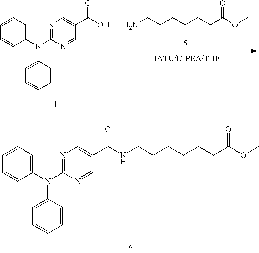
NCCCCCCC(OC)=O.C1(N(C2=NC=C(C(O)=O)C=N2)C2=CC=CC=C2)=CC=CC=C1.C1(N(C2=NC=C(C(NCCCCCCC(OC)=O)=O)C=N2)C2=CC=CC=C2)=CC=CC=C1
